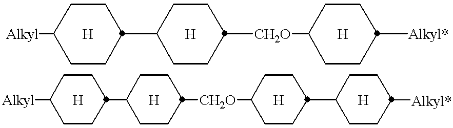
C1(C2CCC([Alkyl])CC2)CCC([CH2O]C2CCC([Alkyl*])CC2)CC1.[H].[H].[H].C1(C2CCC([Alkyl])CC2)CCC([CH2O]C2CCC(C3CCC([Alkyl*])CC3)CC2)CC1.[H].[H].[H].[H]
